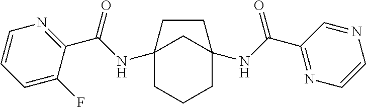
C12(NC(C3=NC=CC=C3F)=O)CCCC(NC(C3=NC=CN=C3)=O)(C1)CC2
